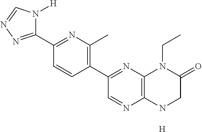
C12=C(NCC(=O)N1CC)N=CC(C1=C(C)N=C(C3=NN=CN3[H])C=C1)=N2.[H]
